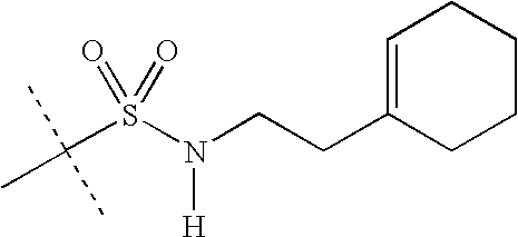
C(S(N(CCC1=CCCCC1)[H])(=O)=O)(C)(C)C
